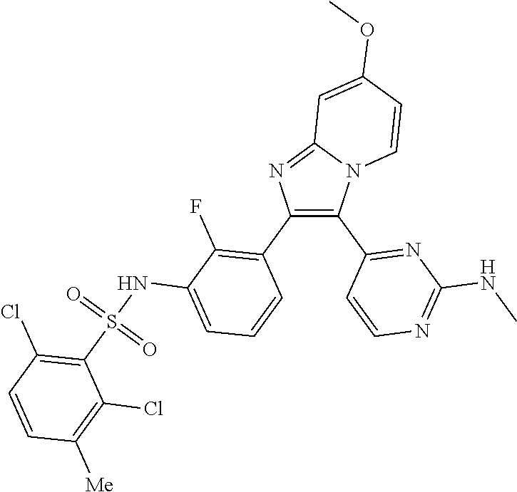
C12=NC(C3=C(F)C(NS(C4=C(Cl)C=CC([Me])=C4Cl)(=O)=O)=CC=C3)=C(C3=NC(NC)=NC=C3)N1C=CC(OC)=C2
